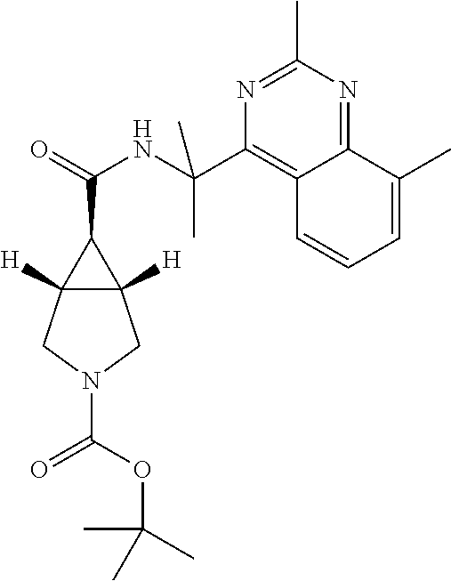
C12([H])C([H])(C1C(=O)NC(C1=C3C(=NC(C)=N1)C(C)=CC=C3)(C)C)CN(C(OC(C)(C)C)=O)C2
